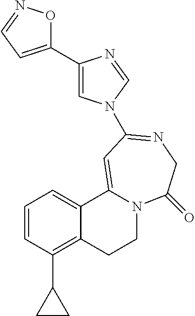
C1=CC(C2CC2)=C2C(=C1)C1=CC(N3C=C(C4=CC=NO4)N=C3)=NCC(=O)N1CC2
